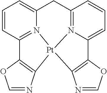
C1=CC2=N3C(=C1)CC1=N4C(=CC=C1)C1=C([Pt]34C3=C2OC=N3)N=CO1
